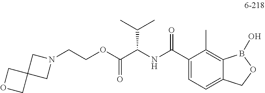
C(N1CC2(C1)COC2)COC(=O)C(NC(C1=CC=C2C(=C1C)B(O)OC2)=O)C(C)C
